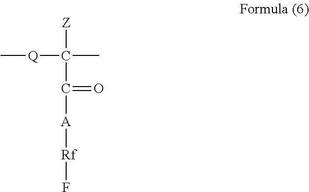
C[Q]C([Z])(C)C(=O)[A][Rf]F
